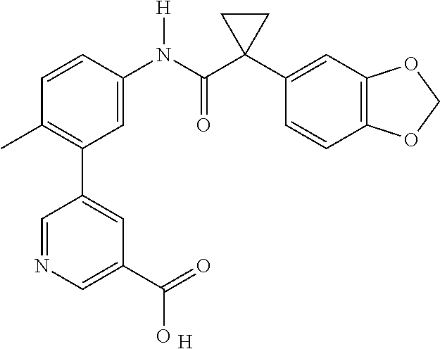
C1=C(N(C(C2(C3=CC4=C(C=C3)OCO4)CC2)=O)[H])C=CC(C)=C1C1=CC(C(=O)O)=CN=C1.[H]
